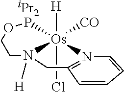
[H][Os]12(Cl)([CO])POCCN1([H])CC1=N2C=CC=C1.[iPr2]
